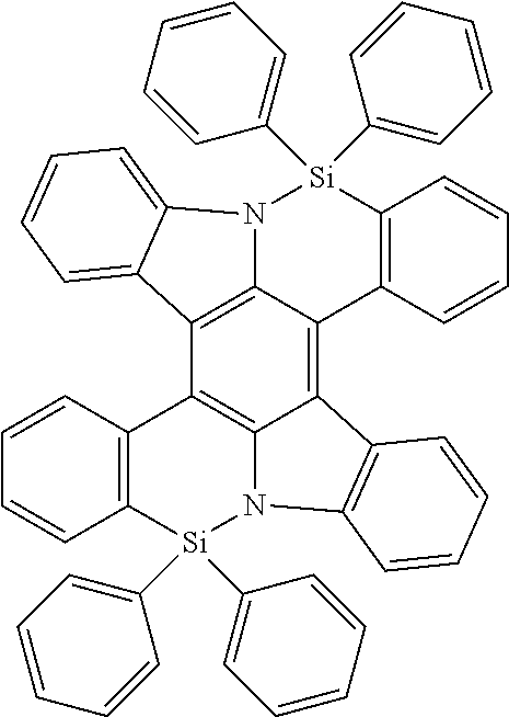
C1=CC2=C(C=C1)[Si](C1=CC=CC=C1)(C1=CC=CC=C1)N1C3=C2C2=C4C(=C3C3=C1C=CC=C3)C1=C([Si](C3=CC=CC=C3)(C3=CC=CC=C3)N4C3=CC=CC=C23)C=CC=C1
